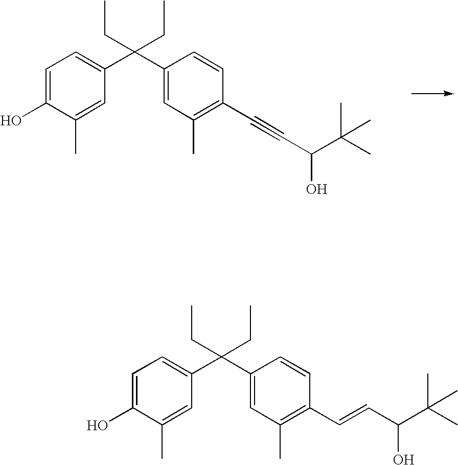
C1=C(O)C(C)=CC(C(C2=CC(C)=C(C#CC(C(C)(C)C)O)C=C2)(CC)CC)=C1.C1=C(O)C(C)=CC(C(C2=CC(C)=C(C=CC(C(C)(C)C)O)C=C2)(CC)CC)=C1
